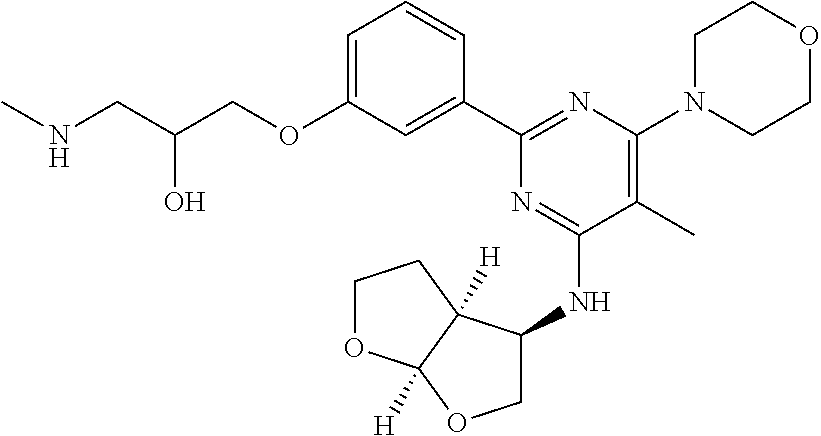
C1=C(OCC(CNC)O)C=C(C2=NC(N3CCOCC3)=C(C)C(NC3COC4([H])C3([H])CCO4)=N2)C=C1
